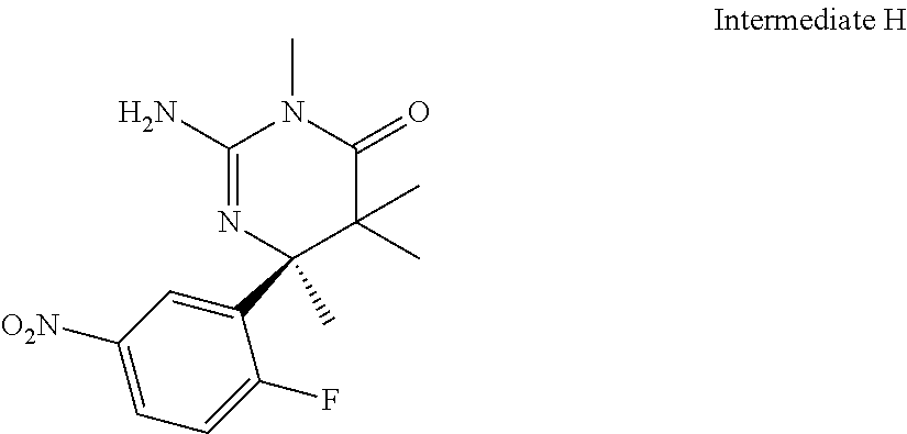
C1(N)=NC(C2=CC([O2N])=CC=C2F)(C)C(C)(C)C(=O)N1C
